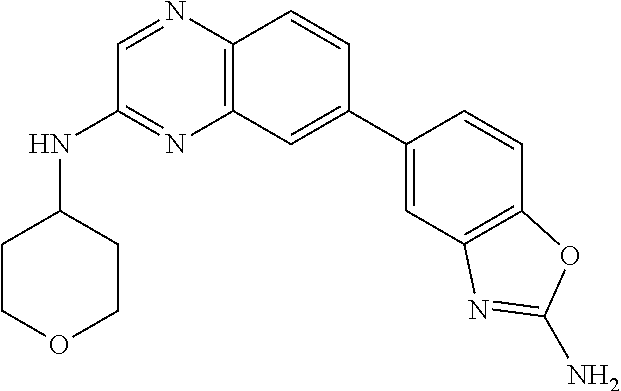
N1=C(NC2CCOCC2)C=NC2=C1C=C(C1=CC3=C(C=C1)OC(N)=N3)C=C2
